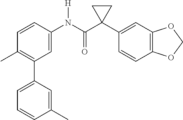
C1=C(N(C(C2(C3=CC4=C(C=C3)OCO4)CC2)=O)[H])C=CC(C)=C1C1=CC=CC(C)=C1
